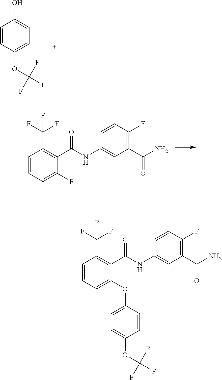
C1=CC(OC(F)(F)F)=CC=C1O.FC1=CC=CC(C(F)(F)F)=C1C(NC1=CC(C(N)=O)=C(F)C=C1)=O.O(C1=CC=CC(C(F)(F)F)=C1C(NC1=CC(C(N)=O)=C(F)C=C1)=O)C1=CC=C(OC(F)(F)F)C=C1
